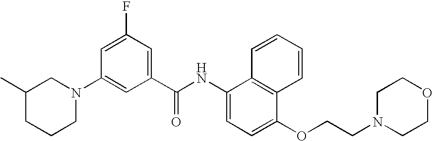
C1(N2CC(C)CCC2)=CC(C(NC2=CC=C(OCCN3CCOCC3)C3=C2C=CC=C3)=O)=CC(F)=C1
